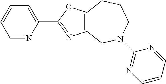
C1=CC=C(C2=NC3=C(O2)CCCN(C2=NC=CC=N2)C3)N=C1
